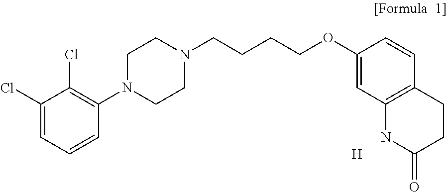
C1CN(CCCCOC2=CC3=C(C=C2)CCC(=O)N3)CCN1C1=C(Cl)C(Cl)=CC=C1.[H]
